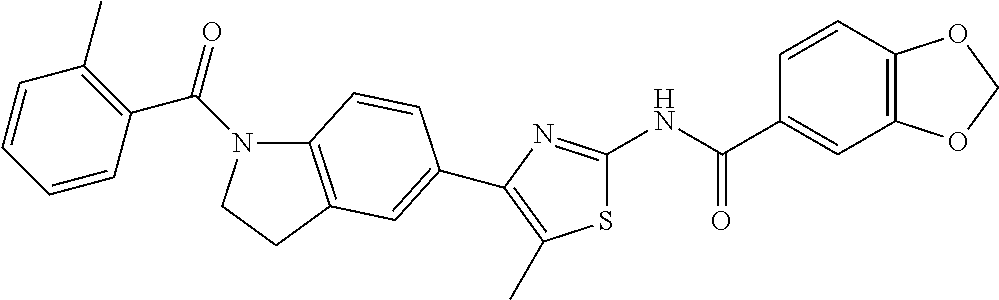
C1=CC2=C(C=C1C(NC1=NC(C3=CC4=C(N(C(=O)C5=C(C)C=CC=C5)CC4)C=C3)=C(C)S1)=O)OCO2
